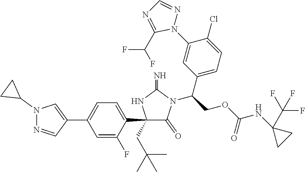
C1(C2=CN(C3CC3)N=C2)=CC=C(C2(CC(C)(C)C)C(=O)N(C(C3=CC=C(Cl)C(N4N=CN=C4C(F)F)=C3)COC(=O)NC3(C(F)(F)F)CC3)C(=N)N2)C(F)=C1
